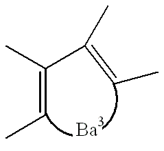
CC(=CC)C(=CC)C
